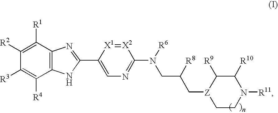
C12=C(C([R4])=C([R3])C([R2])=C1[R1])NC(C1=CN=C(N(CC(C[Z]3CCN([R11])C([R10])C3[R9])[R8])[R6])[X2]=[X1]1)=N2
